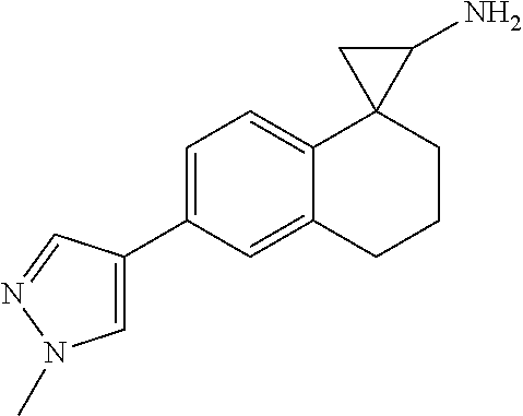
C1(C2=CC=C3C(=C2)CCCC32C(N)C2)=CN(C)N=C1
